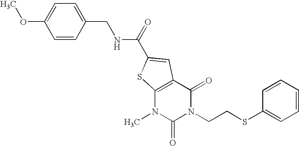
C1=C(OC)C=CC(CNC(=O)C2=CC3=C(N(C)C(=O)N(CCSC4=CC=CC=C4)C3=O)S2)=C1
